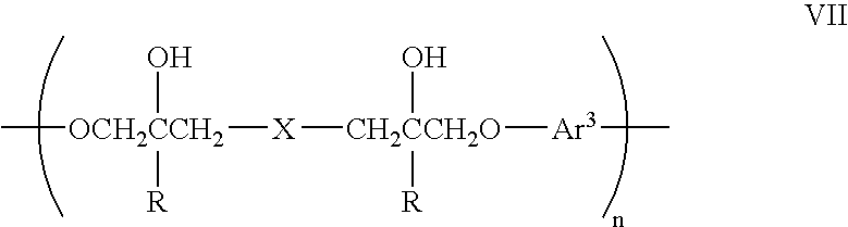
C[OCH2CCH2]([X][CH2CCH2O]([R])(O)[Ar3]C)(O)[R]
